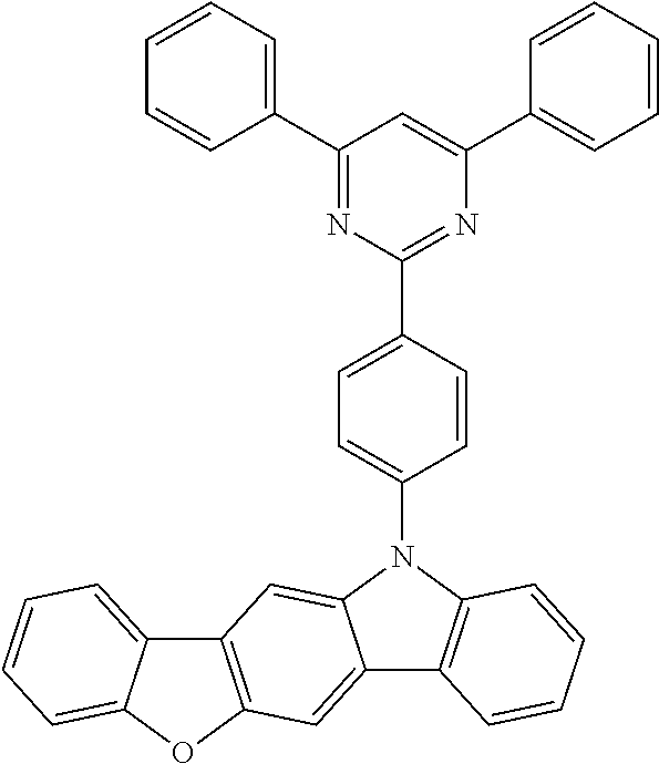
C1(C2=CC=CC=C2)=NC(C2=CC=C(N3C4=C(C5=CC6=C(C=C53)C3=CC=CC=C3O6)C=CC=C4)C=C2)=NC(C2=CC=CC=C2)=C1
